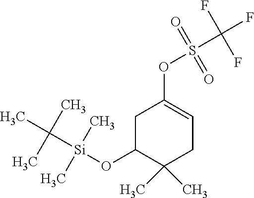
C1C(O[Si](C(C)(C)C)(C)C)C(C)(C)CC=C1OS(C(F)(F)F)(=O)=O
